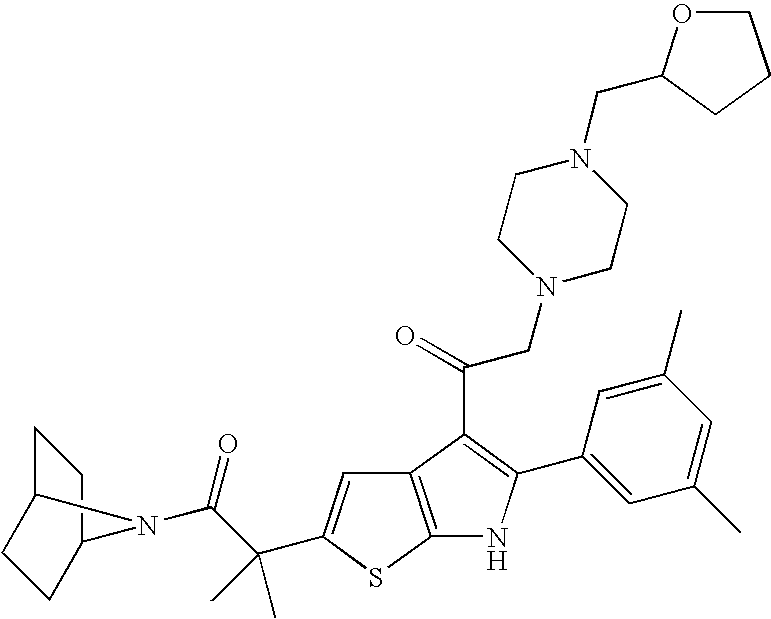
C1C2CCC(C1)N2C(C(C)(C)C1=CC2=C(S1)NC(C1=CC(C)=CC(C)=C1)=C2C(CN1CCN(CC2OCCC2)CC1)=O)=O
